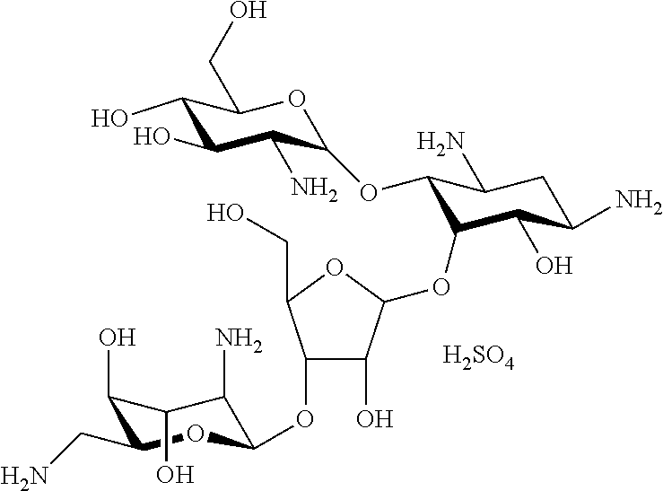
[H2SO4].C1(O)C(OC2C(OC3C(N)C(O)C(O)C(CO)O3)C(N)CC(N)C2O)OC(CO)C1OC1C(N)C(O)C(O)C(CN)O1
